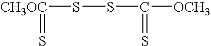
[CH3OC](SSC([OCH3])=S)=S
